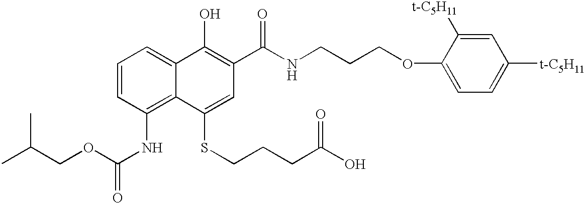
CC(COC(NC1=C2C(=CC=C1)C(O)=C(C(NCCCOC1=CC=C([t-C5H11])C=C1[t-C5H11])=O)C=C2SCCCC(O)=O)=O)C
